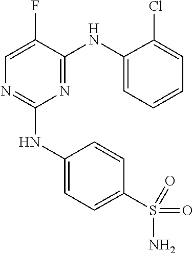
C1=C(F)C(NC2=CC=CC=C2Cl)=NC(NC2=CC=C(S(N)(=O)=O)C=C2)=N1
